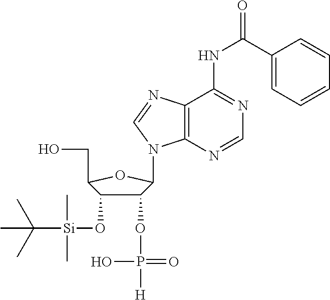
C1(OP(O)(=O)[H])C(O[Si](C)(C)C(C)(C)C)C(CO)OC1N1C2=C(C(NC(C3=CC=CC=C3)=O)=NC=N2)N=C1
